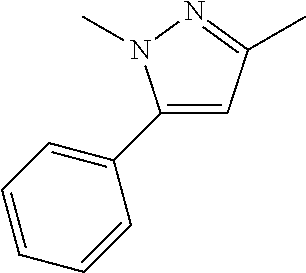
C1=C(C2=CC=CC=C2)N(C)N=C1C
